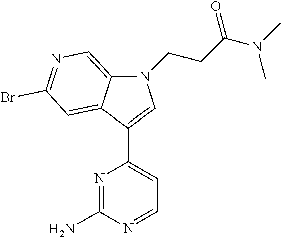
N1=C(N)N=CC=C1C1=CN(CCC(N(C)C)=O)C2=CN=C(Br)C=C12
